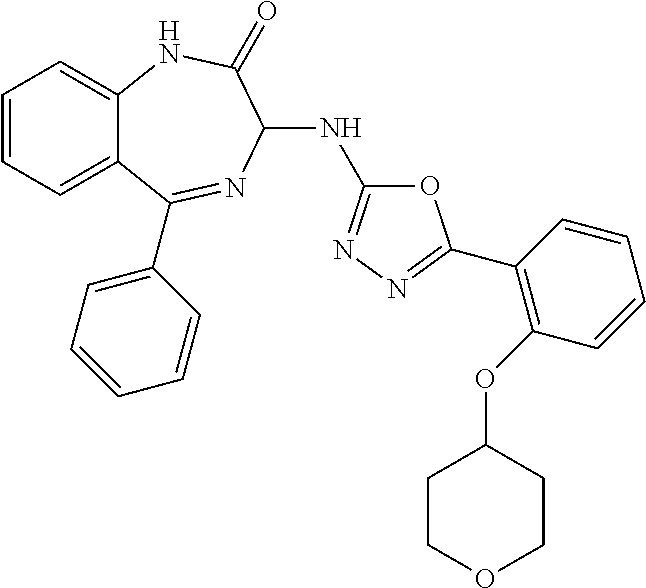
C1(C2=NN=C(NC3N=C(C4=CC=CC=C4)C4=CC=CC=C4NC3=O)O2)=C(OC2CCOCC2)C=CC=C1
